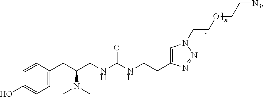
C1=C(CC(N(C)C)CNC(=O)NCCC2=CN(CCOCC[N3])N=N2)C=CC(O)=C1
